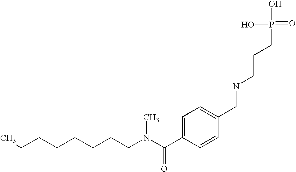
C(N(C(C1=CC=C(CNCCCP(=O)(O)O)C=C1)=O)C)CCCCCCC
